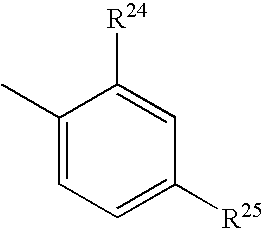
C1(C)=CC=C([R25])C=C1[R24]
